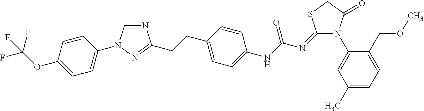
N1=CN(C2=CC=C(OC(F)(F)F)C=C2)N=C1CCC1=CC=C(NC(N=C2N(C3=CC(C)=CC=C3COC)C(=O)CS2)=O)C=C1
